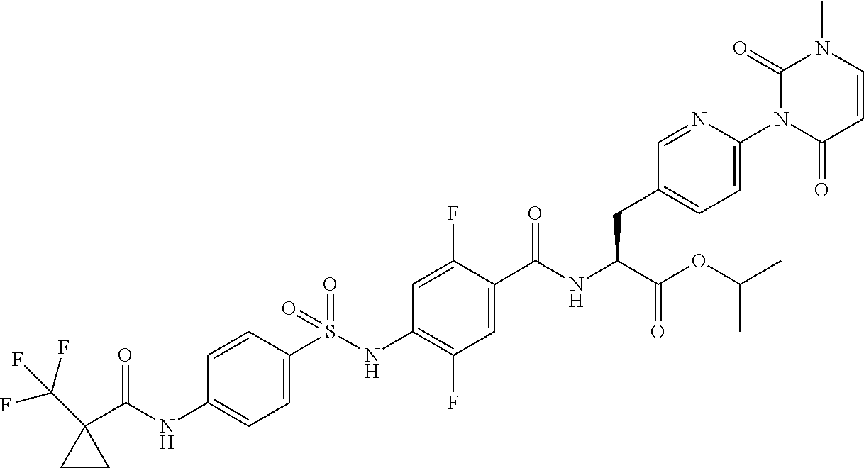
C1=C(S(NC2=C(F)C=C(C(NC(C(OC(C)C)=O)CC3=CC=C(N4C(=O)C=CN(C)C4=O)N=C3)=O)C(F)=C2)(=O)=O)C=CC(NC(C2(C(F)(F)F)CC2)=O)=C1
